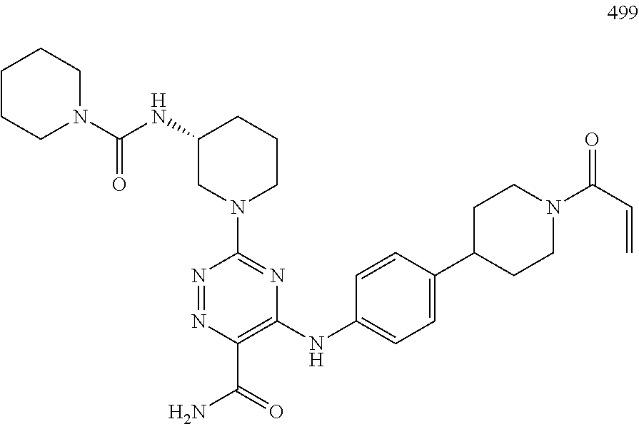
N1=NC(C(=O)N)=C(NC2=CC=C(C3CCN(C(=O)C=C)CC3)C=C2)N=C1N1CCCC(NC(N2CCCCC2)=O)C1
